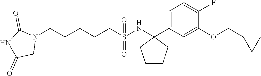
N1(CCCCCS(NC2(C3=CC=C(F)C(OCC4CC4)=C3)CCCC2)(=O)=O)C(=O)NC(=O)C1
